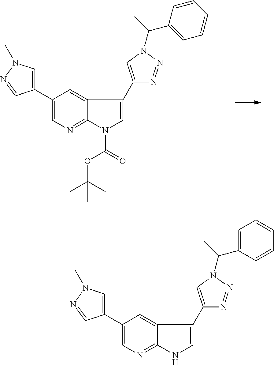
C12=CC(C3=CN(C)N=C3)=CN=C1N(C(=O)OC(C)(C)C)C=C2C1=CN(C(C)C2=CC=CC=C2)N=N1.C12=CC(C3=CN(C)N=C3)=CN=C1NC=C2C1=CN(C(C)C2=CC=CC=C2)N=N1
